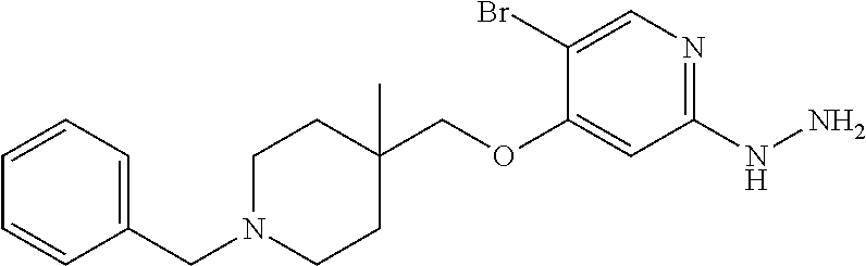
O(CC1(C)CCN(CC2=CC=CC=C2)CC1)C1=CC(NN)=NC=C1Br
